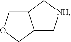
C12C[NH]CC1COC2
